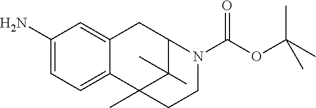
C1(N)=CC=C2C(=C1)CC1C(C)(C)C2(C)CCN1C(OC(C)(C)C)=O
